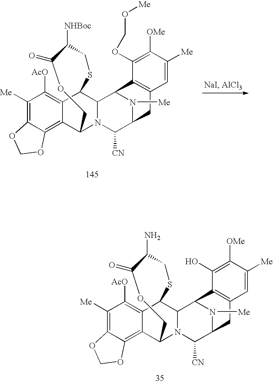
C1([Me])=C2C(=C3C(=C1[AcO])C1C4N(C3COC(=O)C([NHBoc])CS1)C([CN])C1N([Me])C4C3=C(C1)C=C([Me])C([OMe])=C3OCO[Me])OCO2.C1([Me])=C2C(=C3C(=C1[AcO])C1C4N(C3COC(=O)C(N)CS1)C([CN])C1N([Me])C4C3=C(C1)C=C([Me])C([OMe])=C3O)OCO2
